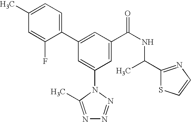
C1(C2=CC(C(NC(C3=NC=CS3)C)=O)=CC(N3C(C)=NN=N3)=C2)=CC=C(C)C=C1F
